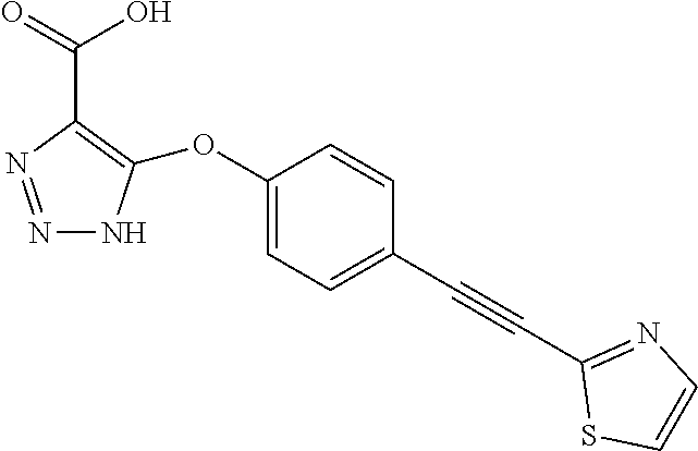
N1=NC(C(O)=O)=C(OC2=CC=C(C#CC3=NC=CS3)C=C2)N1
